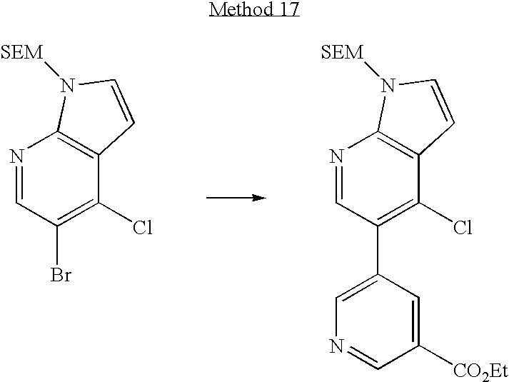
N1=CC(Br)=C(Cl)C2=C1N([SEM])C=C2.N1=CC(C2=CN=CC([CO2Et])=C2)=C(Cl)C2=C1N([SEM])C=C2
